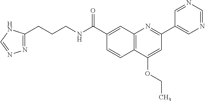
C1(C(NCCCC2=NN=CN2)=O)=CC2=C(C=C1)C(OCC)=CC(C1=CN=CN=C1)=N2
